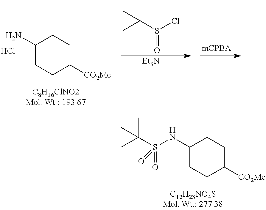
C1(NS(C(C)(C)C)(=O)=O)CCC([CO2Me])CC1.C1(N)CCC([CO2Me])CC1.Cl.S(=O)(C(C)(C)C)Cl.[Et3N]
